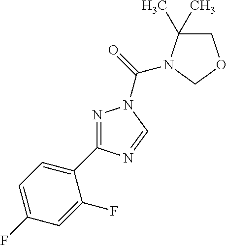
N1=C(C2=CC=C(F)C=C2F)N=CN1C(=O)N1C(C)(C)COC1
